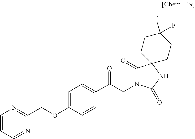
C1(OCC2=NC=CC=N2)=CC=C(C(CN2C(=O)C3(NC2=O)CCC(F)(F)CC3)=O)C=C1
